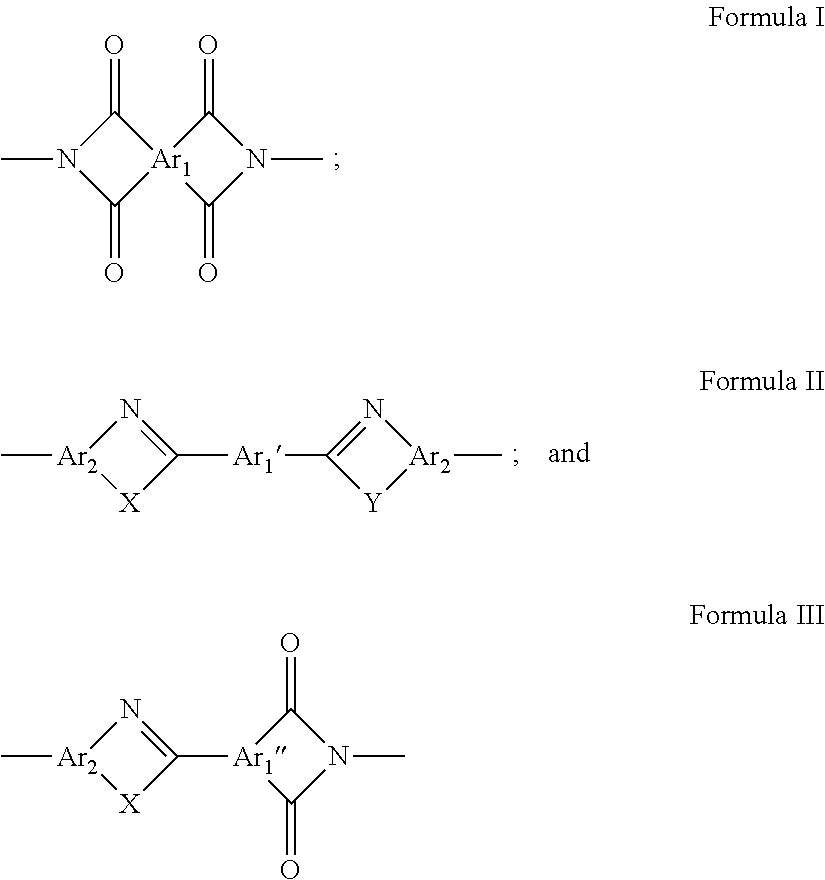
N1(C)C(=O)[Ar1]2(C1=O)C(=O)N(C)C2=O.C1([Ar1]C2=N[Ar2](C)[Y]2)=N[Ar2](C)[X]1.C1([Ar1]2C(=O)N(C)C2=O)=N[Ar2](C)[X]1
